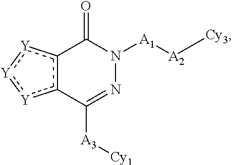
[Cy3][A2][A1]N1C(=O)c2c([Y]:[Y]:[Y]2)C([A3][Cy1])=N1
